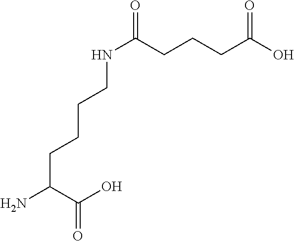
C(C(C(O)=O)N)CCCNC(=O)CCCC(O)=O
